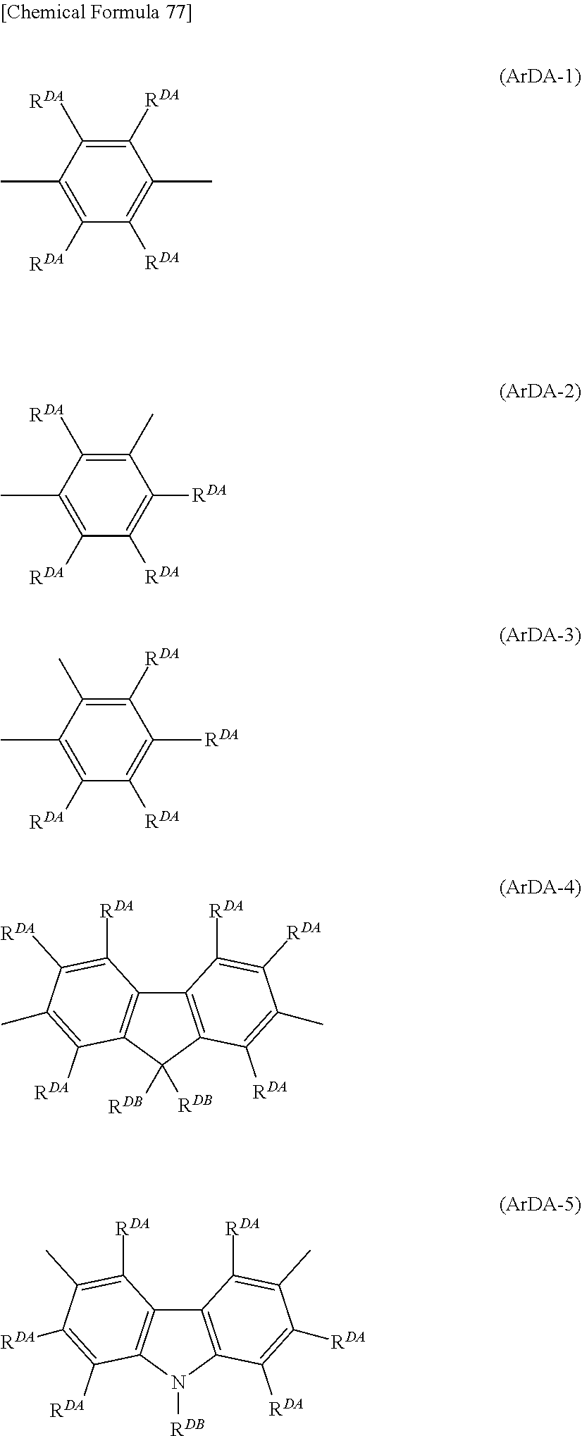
C1([RDA])=C([RDA])C(C)=C([RDA])C([RDA])=C1C.C12=C(C([RDB])([RDB])C3=C1C([RDA])=C([RDA])C(C)=C3[RDA])C([RDA])=C(C)C([RDA])=C2[RDA].C1(C)=C([RDA])C(C)=C([RDA])C([RDA])=C1[RDA].C1([RDA])=C(C)C(C)=C([RDA])C([RDA])=C1[RDA].C12=C(N([RDB])C3=C1C([RDA])=C(C)C([RDA])=C3[RDA])C([RDA])=C([RDA])C(C)=C2[RDA]
